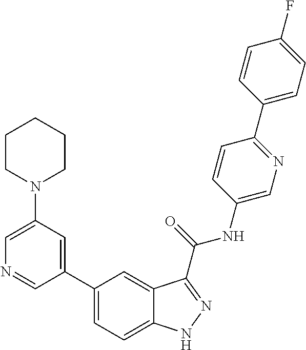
C1(N2CCCCC2)=CN=CC(C2=CC=C3C(=C2)C(C(NC2=CN=C(C4=CC=C(F)C=C4)C=C2)=O)=NN3)=C1
